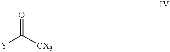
[Y]C([CX3])=O
